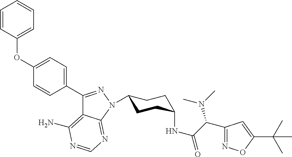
C1(C2=NN(C3CCC(NC(C(N(C)C)C4=NOC(C(C)(C)C)=C4)=O)CC3)C3=NC=NC(N)=C23)=CC=C(OC2=CC=CC=C2)C=C1
